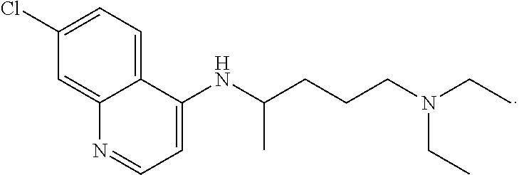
C12=CC=C(Cl)C=C1N=CC=C2NC(CCCN(CC)CC)C
